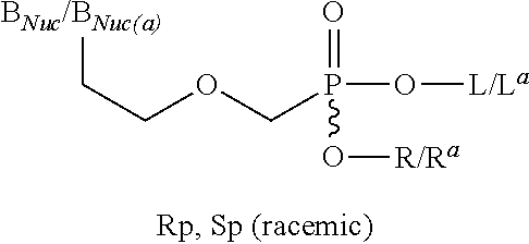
[BNuc/BNuc(a)]CCOCP(O[L/La])(=O)O[R/Ra]
